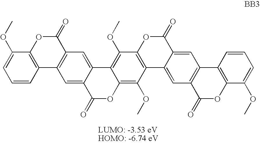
C1=CC=C(OC)C2=C1C1=C(C(=O)O2)C=C2C(=C1)C(=O)OC1=C(OC)C3=C(C(OC)=C21)OC(=O)C1=CC2=C(C=C31)C(=O)OC1=C2C=CC=C1OC
